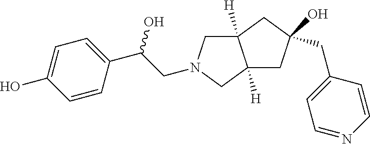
C1=CC(C(CN2CC3([H])C([H])(C2)CC(O)(CC2=CC=NC=C2)C3)O)=CC=C1O
